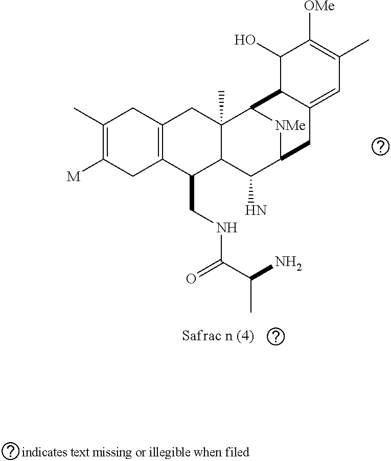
C1(C)=C([M])CC2=C(C1)CC1(C)C(C2CNC(C(C)N)=O)C(N)C2[NMe]C1C1C(=CC(C)=C([OMe])C1O)C2
